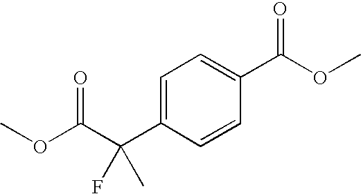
C1=C(C(C(OC)=O)(F)C)C=CC(C(OC)=O)=C1
